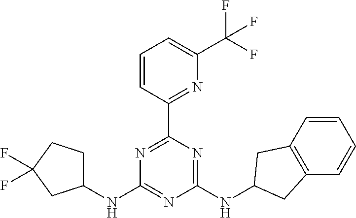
C1(NC2=NC(NC3CC4=C(C=CC=C4)C3)=NC(C3=NC(C(F)(F)F)=CC=C3)=N2)CCC(F)(F)C1
